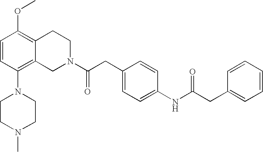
C1=CC(N2CCN(C)CC2)=C2C(=C1OC)CCN(C(CC1=CC=C(NC(CC3=CC=CC=C3)=O)C=C1)=O)C2
